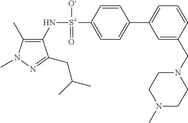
C1(C)=C(N[S+](C2=CC=C(C3=CC=CC(CN4CCN(C)CC4)=C3)C=C2)([O-])=O)C(CC(C)C)=NN1C
